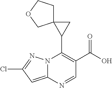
N12C(=CC(Cl)=N1)N=CC(C(O)=O)=C2C1CC12CCOC2
